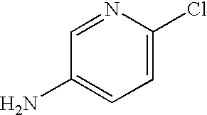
N1=CC(N)=CC=C1Cl
